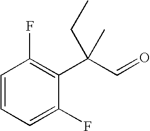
C1=CC=C(F)C(C(C=O)(C)CC)=C1F
